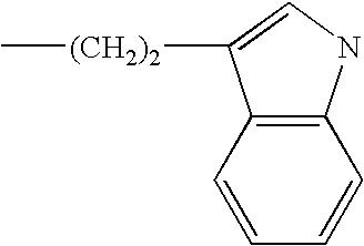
C1=CC2=C(C=C1)NC=C2[(CH2)2]C
